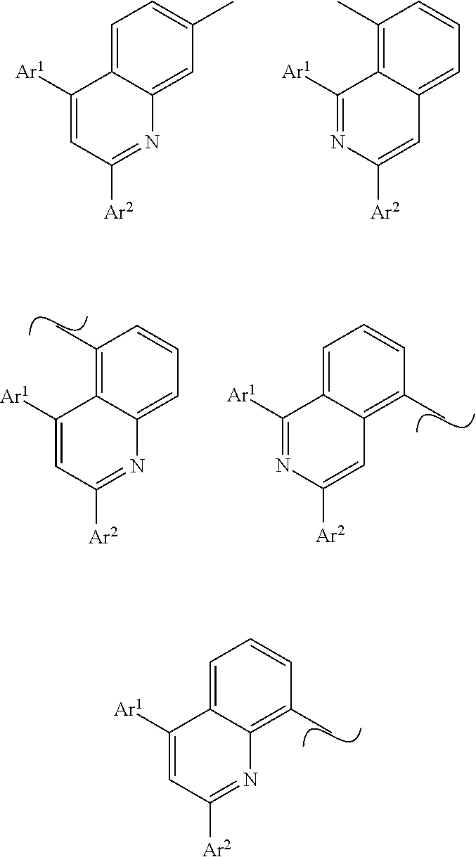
C1([Ar1])=CC([Ar2])=NC2=CC(C)=CC=C12.C1([Ar1])=NC([Ar2])=CC2=CC=CC(C)=C12.C1([Ar1])=CC([Ar2])=NC2=CC=CC(C)=C12.C1([Ar1])=NC([Ar2])=CC2=C(C)C=CC=C12.C1([Ar1])=CC([Ar2])=NC2=C(C)C=CC=C12
